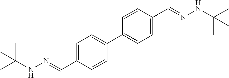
C(C)(C)(NN=CC1=CC=C(C2=CC=C(C=NNC(C)(C)C)C=C2)C=C1)C
